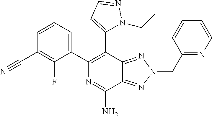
C1=CC=CN=C1CN1N=C2C(N)=NC(C3=CC=CC(C#N)=C3F)=C(C3=CC=NN3CC)C2=N1
